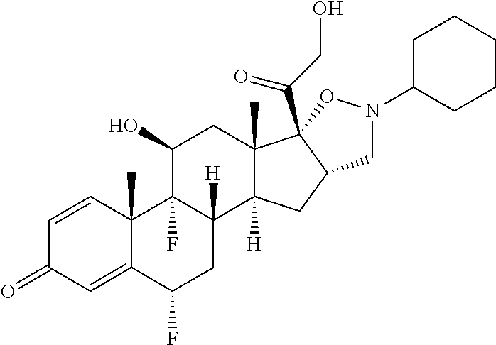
C1=CC2(C)C(=CC1=O)C(F)CC1([H])C2(F)C(O)CC2(C)C1([H])CC1C2(C(CO)=O)ON(C2CCCCC2)C1
